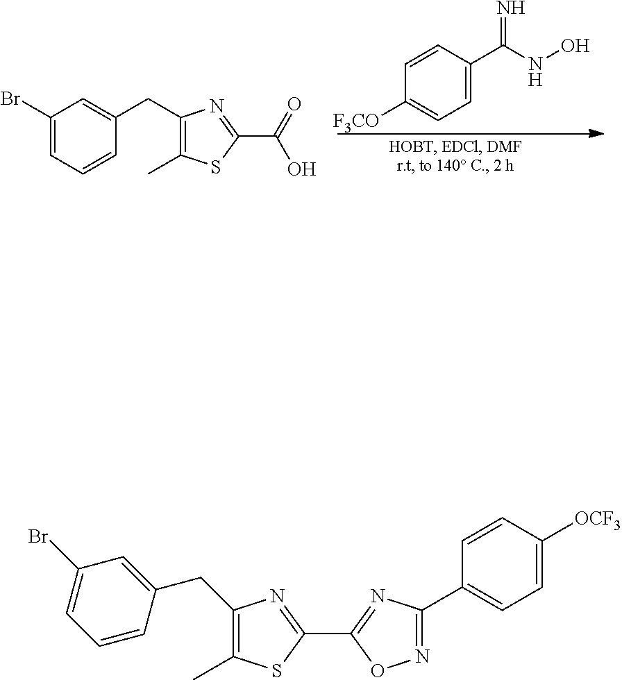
C1=CC(C(=N)NO)=CC=C1[F3CO].C1(Br)=CC=CC(CC2=C(C)SC(C(O)=O)=N2)=C1.C1=C(CC2=C(C)SC(C3=NC(C4=CC=C([OCF3])C=C4)=NO3)=N2)C=CC=C1Br
